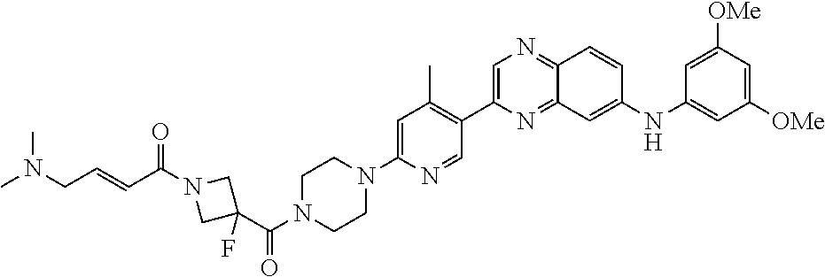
C1=C(C2=C(C)C=C(N3CCN(C(C4(F)CN(C(C=CCN(C)C)=O)C4)=O)CC3)N=C2)N=C2C(=N1)C=CC(NC1=CC([OMe])=CC([OMe])=C1)=C2
